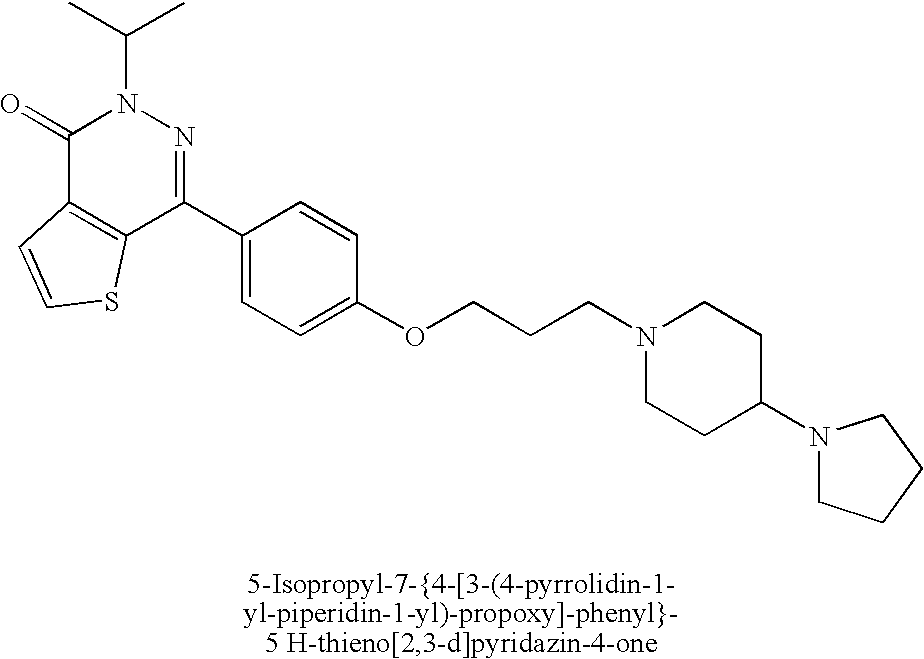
C1(=O)C2=C(C(C3=CC=C(OCCCN4CCC(N5CCCC5)CC4)C=C3)=NN1C(C)C)SC=C2
